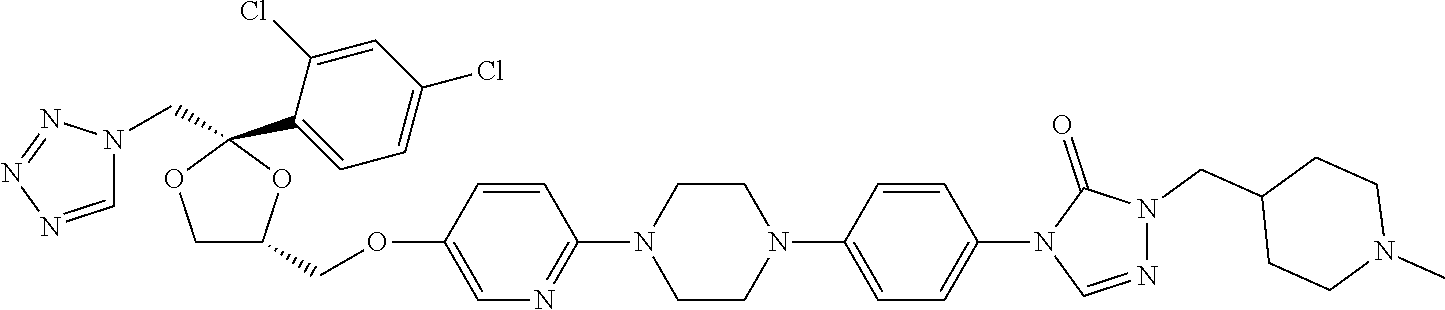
C1C(COC2=CN=C(N3CCN(C4=CC=C(N5C=NN(CC6CCN(C)CC6)C5=O)C=C4)CC3)C=C2)OC(C2=CC=C(Cl)C=C2Cl)(CN2C=NN=N2)O1
